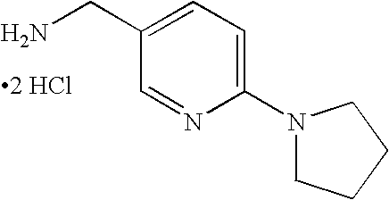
C1=C(CN)C=NC(N2CCCC2)=C1.[2 HCl]
